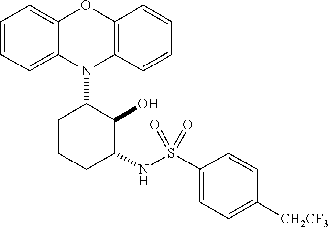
N1(C2CCCC(NS(C3=CC=C([CH2CF3])C=C3)(=O)=O)C2O)C2=C(C=CC=C2)OC2=CC=CC=C12
